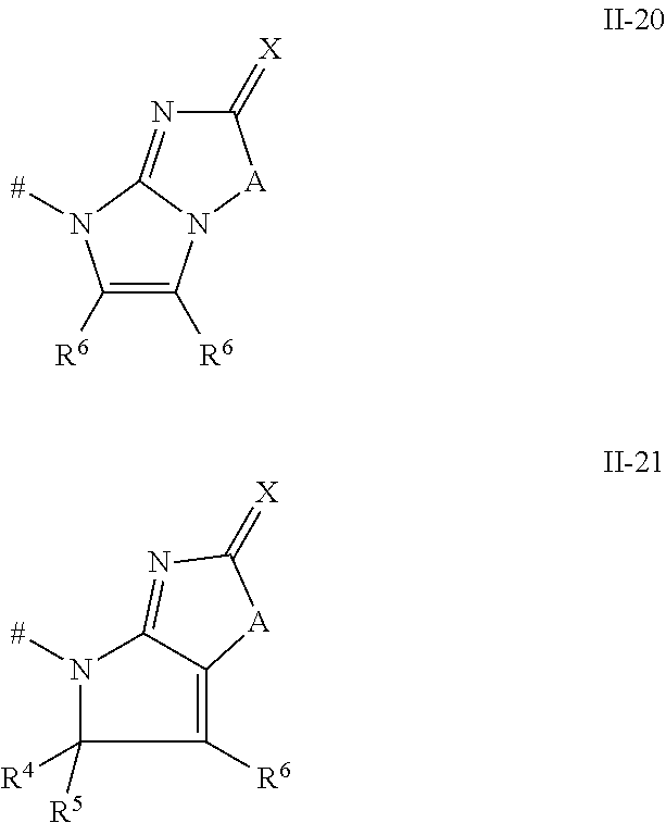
C1([R6])=C([R6])N2C(=NC(=[X])[A]2)N1[#].N1([#])C([R4])([R5])C([R6])=C2C1=NC(=[X])[A]2
